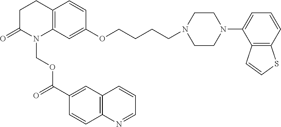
C12=C(C=C(OCCCCN3CCN(C4=CC=CC5=C4C=CS5)CC3)C=C1)N(COC(C1=CC3=C(C=C1)N=CC=C3)=O)C(=O)CC2
